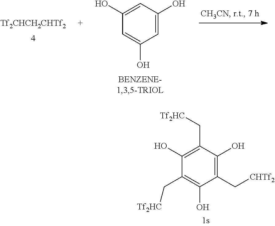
[Tf2CHCH2CHTf2].C1=C(O)C=C(O)C=C1O.C1(C[CHTf2])=C(O)C(C[Tf2HC])=C(O)C(C[Tf2HC])=C1O
